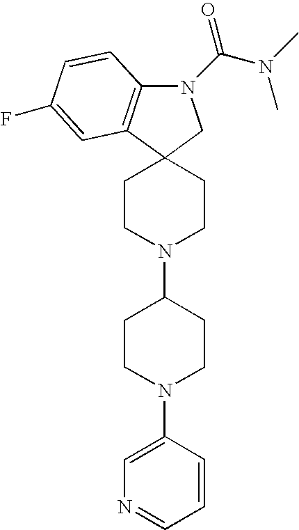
N1(C(N(C)C)=O)C2=C(C3(C1)CCN(C1CCN(C4=CN=CC=C4)CC1)CC3)C=C(F)C=C2
